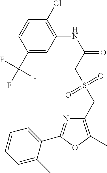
C1(C(F)(F)F)=CC(NC(=O)CS(CC2=C(C)OC(C3=CC=CC=C3C)=N2)(=O)=O)=C(Cl)C=C1
